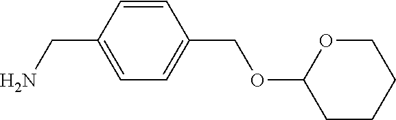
C1=CC(CN)=CC=C1COC1CCCCO1
